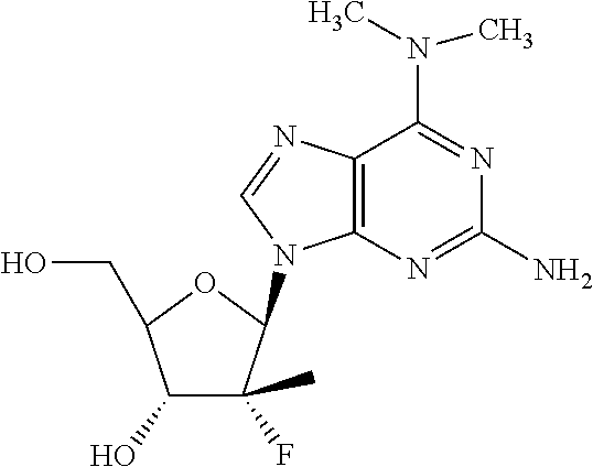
C12=C(N=C(N)N=C1N(C)C)N(C1C(F)(C)C(O)C(CO)O1)C=N2
